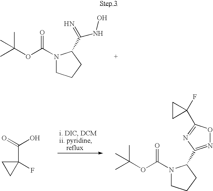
CC(OC(N1CCCC1C(NO)=N)=O)(C)C.C1(C(=O)O)(F)CC1.CC(OC(N1CCCC1C1=NOC(C2(F)CC2)=N1)=O)(C)C
